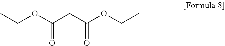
CCOC(CC(OCC)=O)=O
